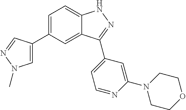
C1=C(C2=CN(C)N=C2)C=C2C(=C1)NN=C2C1=CC=NC(N2CCOCC2)=C1
